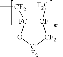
[CF]1([F2C]C)[FC]([CF2]C)O[CF2][CF2]1
